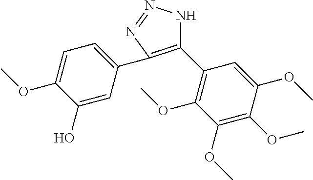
C1(C2=C(OC)C(OC)=C(OC)C(OC)=C2)=C(C2=CC=C(OC)C(O)=C2)N=NN1
